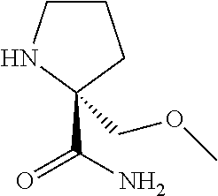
C1CNC(C(N)=O)(COC)C1
